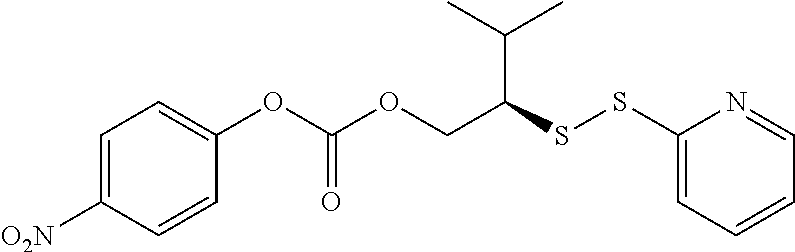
C1=C([O2N])C=CC(OC(=O)OCC(C(C)C)SSC2=CC=CC=N2)=C1
